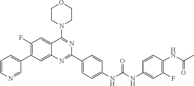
C1=CN=CC(C2=C(F)C=C3C(=C2)N=C(C2=CC=C(NC(NC4=CC(F)=C(NC(C)=O)C=C4)=O)C=C2)N=C3N2CCOCC2)=C1
